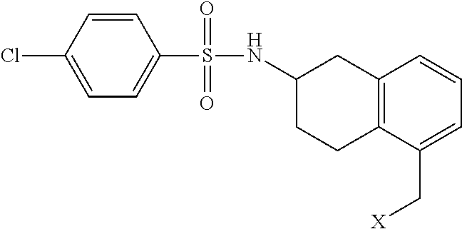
C1=CC(Cl)=CC=C1S(NC1CCC2=C(C1)C=CC=C2C[X])(=O)=O
